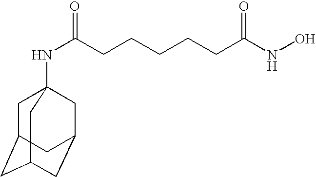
C1C2CC3CC(CC1(NC(CCCCCC(NO)=O)=O)C3)C2
